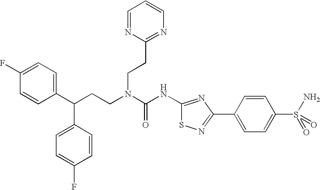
C1(C(CCN(C(NC2=NC(C3=CC=C(S(N)(=O)=O)C=C3)=NS2)=O)CCC2=NC=CC=N2)C2=CC=C(F)C=C2)=CC=C(F)C=C1
